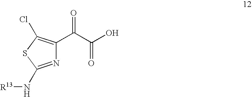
N1=C(N[R13])SC(Cl)=C1C(C(=O)O)=O
